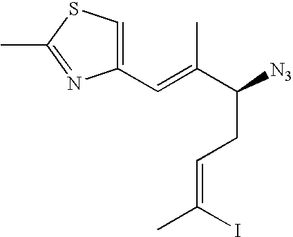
C1(C=C(C([N3])CC=C(C)I)C)=CSC(C)=N1
